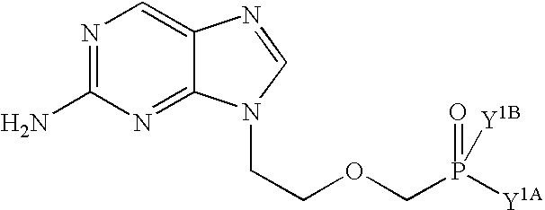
N1=C(N)N=C2C(=C1)N=CN2CCOCP([Y1A])(=O)[Y1B]
